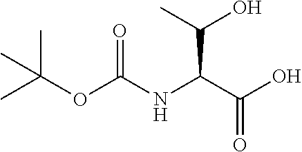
C(C(C(O)=O)NC(OC(C)(C)C)=O)(O)C
